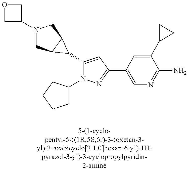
N1(C2COC2)CC2C(C1)C2C1=CC(C2=CN=C(N)C(C3CC3)=C2)=NN1C1CCCC1
